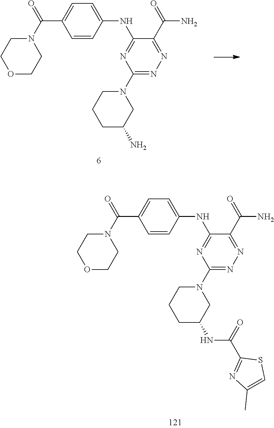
C1=CC(NC2=NC(N3CCCC(NC(C4=NC(C)=CS4)=O)C3)=NN=C2C(=O)N)=CC=C1C(N1CCOCC1)=O.C1=CC(NC2=NC(N3CCCC(N)C3)=NN=C2C(=O)N)=CC=C1C(N1CCOCC1)=O
